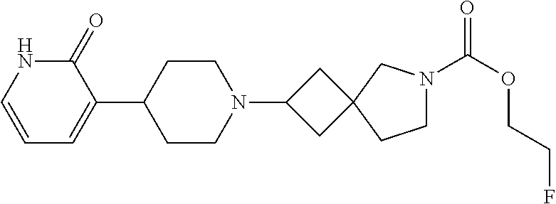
C1(C2CCN(C3CC4(C3)CCN(C(OCCF)=O)C4)CC2)=CC=CNC1=O
